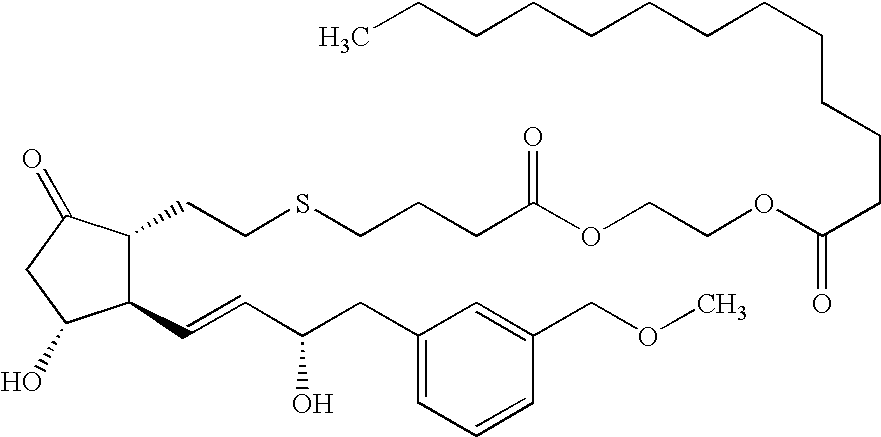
C1(C=CC(CC2=CC=CC(COC)=C2)O)C(CCSCCCC(OCCOC(CCCCCCCCCCCC)=O)=O)C(=O)CC1O
